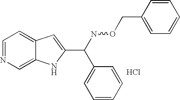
C1=NC=C2C(=C1)C=C(C(NOCC1=CC=CC=C1)C1=CC=CC=C1)N2.Cl
